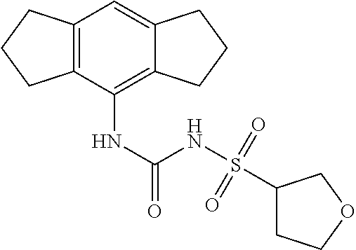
C12=C(C(NC(NS(C3CCOC3)(=O)=O)=O)=C3C(=C1)CCC3)CCC2
